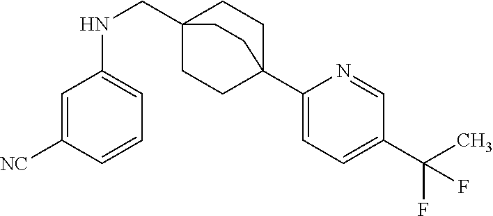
C1=C([NC])C=CC=C1NCC12CCC(C3=CC=C(C(C)(F)F)C=N3)(CC1)CC2
